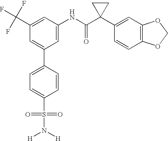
C1(NC(C2(C3=CC4=C(C=C3)OCO4)CC2)=O)=CC(C2=CC=C(S(=O)(=O)N([H])[H])C=C2)=CC(C(F)(F)F)=C1
